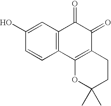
C1(O)=CC2=C(C=C1)C1=C(C(=O)C2=O)CCC(C)(C)O1
